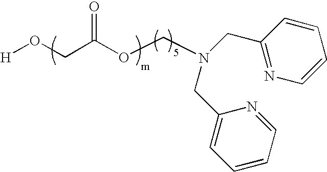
[H]OCC(OCN(CC1=NC=CC=C1)CC1=CC=CC=N1)=O
